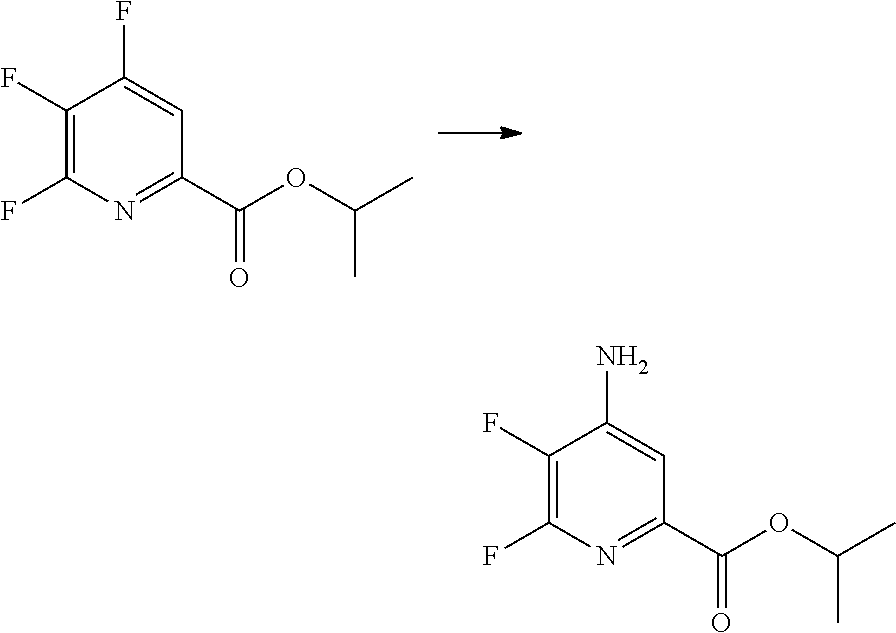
C1(F)=C(F)N=C(C(OC(C)C)=O)C=C1F.C1(F)=C(F)N=C(C(OC(C)C)=O)C=C1N
